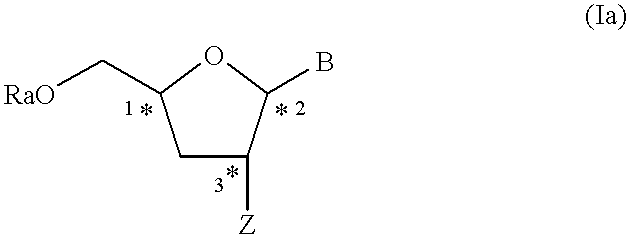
O1C(C[RaO])CC([Z])C1B
